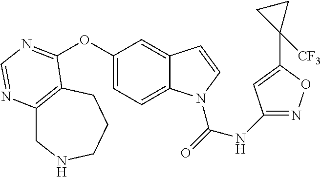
O(C1=CC=C2C(=C1)C=CN2C(=O)NC1=NOC(C2([CF3])CC2)=C1)C1=NC=NC2=C1CCCNC2
